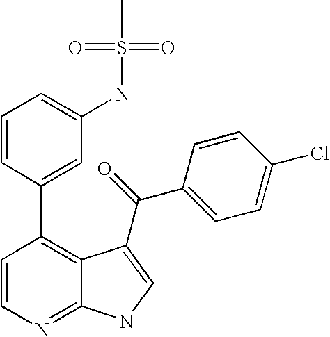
C1=CN=C2C(=C1C1=CC(NS(C)(=O)=O)=CC=C1)C(C(C1=CC=C(Cl)C=C1)=O)=CN2
